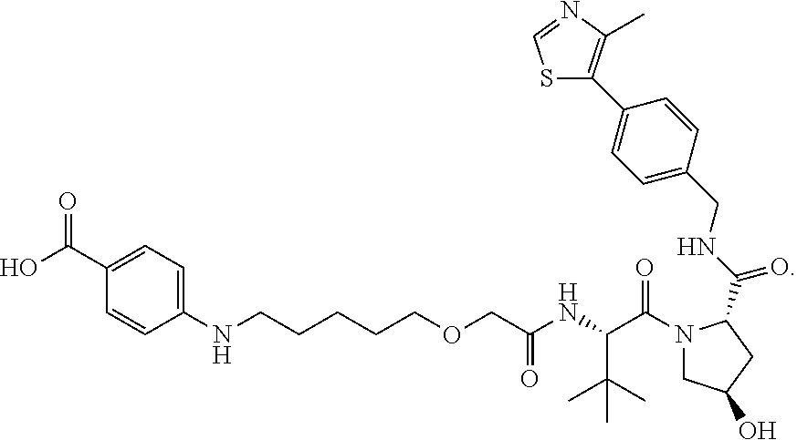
C1(C(O)=O)=CC=C(NCCCCCOCC(NC(C(=O)N2CC(O)CC2C(NCC2=CC=C(C3=C(C)N=CS3)C=C2)=O)C(C)(C)C)=O)C=C1
